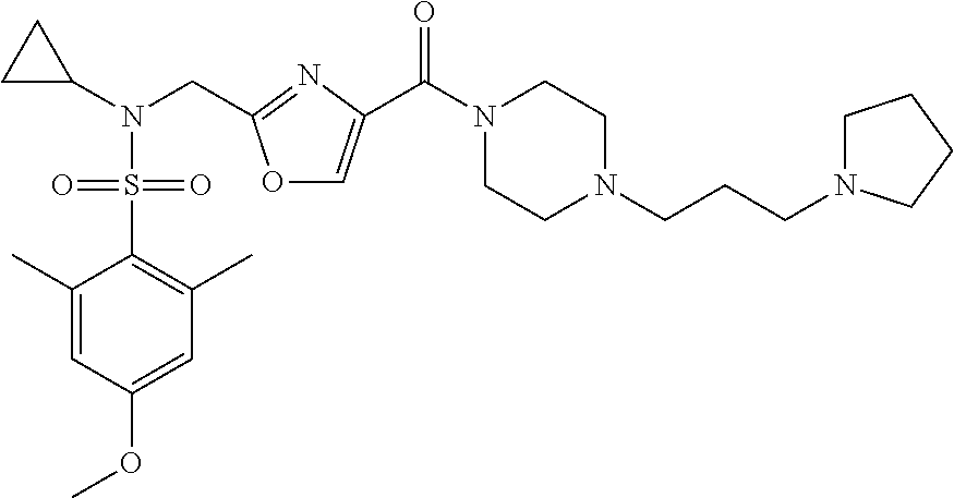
N(CC1=NC(C(=O)N2CCN(CCCN3CCCC3)CC2)=CO1)(S(=O)(=O)C1=C(C)C=C(OC)C=C1C)C1CC1
